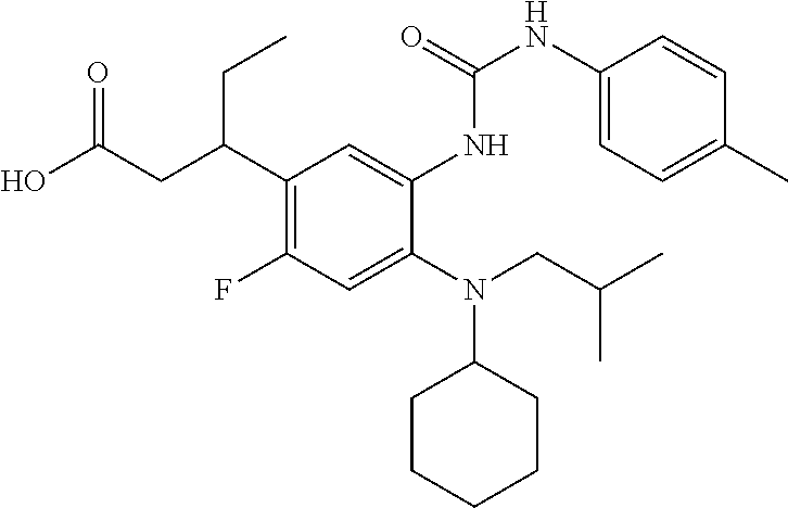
OC(CC(C1=C(F)C=C(N(CC(C)C)C2CCCCC2)C(NC(NC2=CC=C(C)C=C2)=O)=C1)CC)=O
